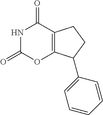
N1C(=O)OC2=C(C1=O)CCC2C1=CC=CC=C1
